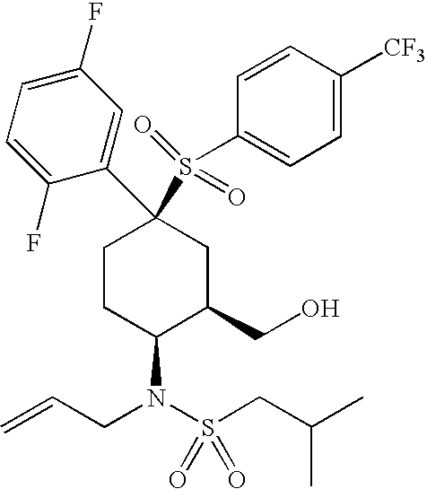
C1CC(N(S(CC(C)C)(=O)=O)CC=C)C(CO)CC1(C1=CC(F)=CC=C1F)S(C1=CC=C([CF3])C=C1)(=O)=O
